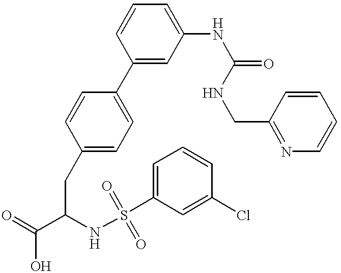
C1(C2=CC=C(CC(C(=O)O)NS(=O)(C3=CC=CC(Cl)=C3)=O)C=C2)=CC(NC(=O)NCC2=NC=CC=C2)=CC=C1
